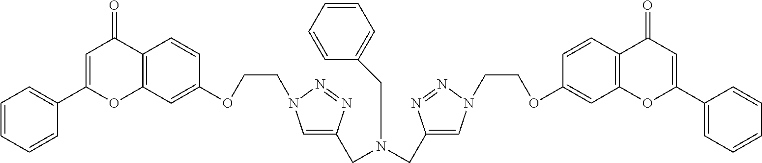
C12=C(C=C(OCCN3C=C(CN(CC4=CN(CCOC5=CC6=C(C=C5)C(=O)C=C(C5=CC=CC=C5)O6)N=N4)CC4=CC=CC=C4)N=N3)C=C1)OC(C1=CC=CC=C1)=CC2=O
